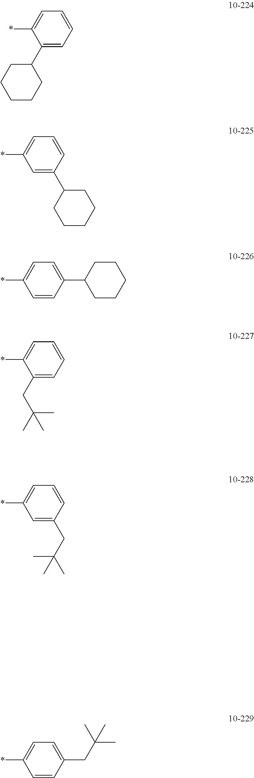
C1(C2CCCCC2)=CC=CC=C1*.C1=C(C2CCCCC2)C=CC=C1*.C1=CC(C2CCCCC2)=CC=C1*.C1(CC(C)(C)C)=CC=CC=C1*.C1=C(CC(C)(C)C)C=CC=C1*.C1=CC(CC(C)(C)C)=CC=C1*
